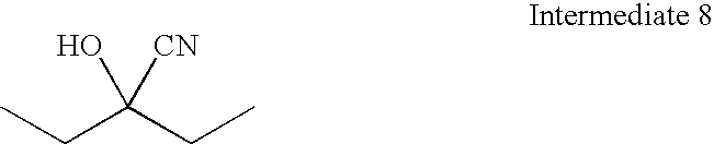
CCC(CC)(O)[CN]
